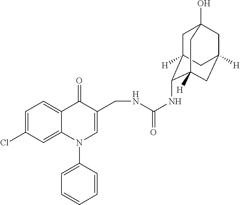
C1=C(Cl)C=C2C(=C1)C(=O)C(CNC(NC1C3([H])CC4(O)CC([H])(CC1([H])C4)C3)=O)=CN2C1=CC=CC=C1
